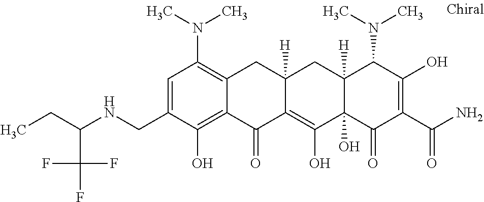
C12([H])C(O)(C(=O)C(C(N)=O)=C(O)C1N(C)C)C(O)=C1C([H])(C2)CC2=C(N(C)C)C=C(CNC(CC)C(F)(F)F)C(O)=C2C1=O
